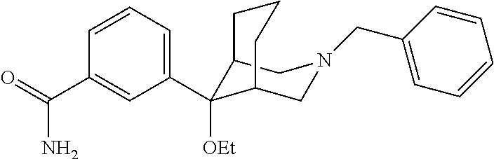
C12C([OEt])(C3=CC=CC(C(=O)N)=C3)C(CN(CC3=CC=CC=C3)C1)CCC2
